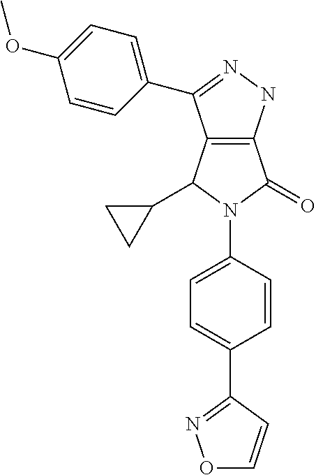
C12=C(C(C3CC3)N(C3=CC=C(C4=NOC=C4)C=C3)C1=O)C(C1=CC=C(OC)C=C1)=NN2
